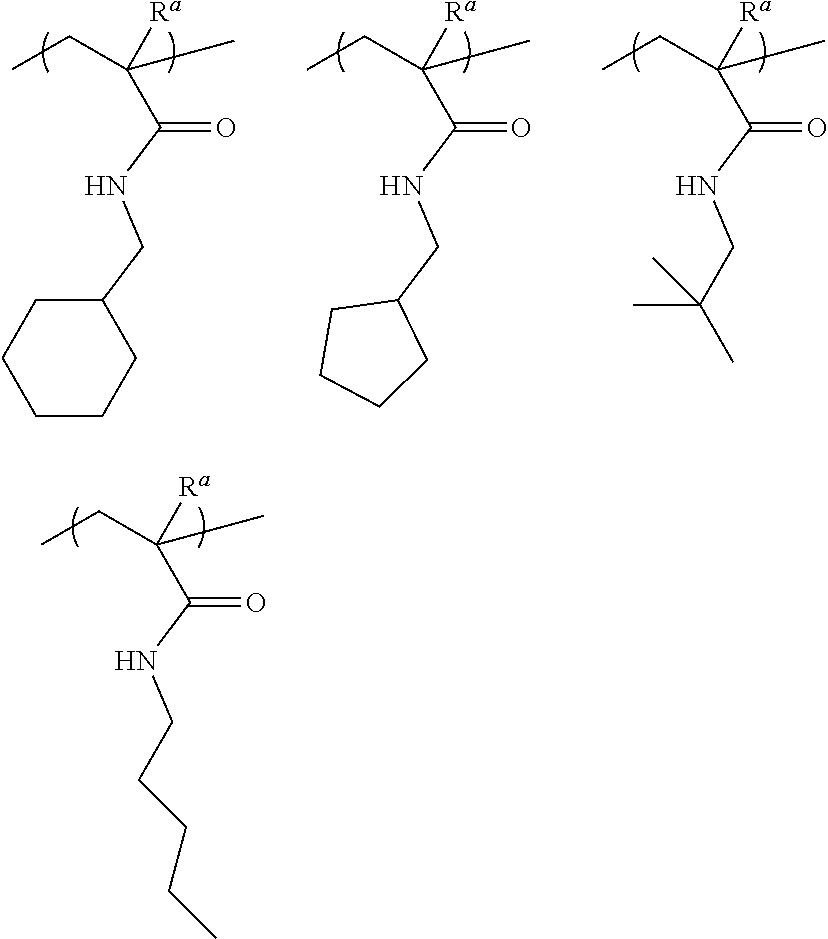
N(C(=O)C([Ra])(C)CC)CCCCC.N(C(=O)C([Ra])(C)CC)CC(C)(C)C.N(C(=O)C([Ra])(C)CC)CC1CCCC1.N(C(=O)C([Ra])(C)CC)CC1CCCCC1
